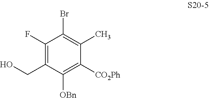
C1(F)=C(CO)C([OBn])=C([CO2Ph])C(C)=C1Br
